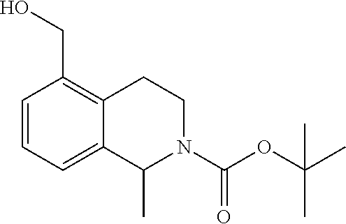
C1=CC(CO)=C2CCN(C(=O)OC(C)(C)C)C(C)C2=C1
